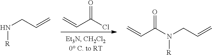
O=C(C=C)Cl.[R]NCC=C.C=CC(N(CC=C)[R])=O
